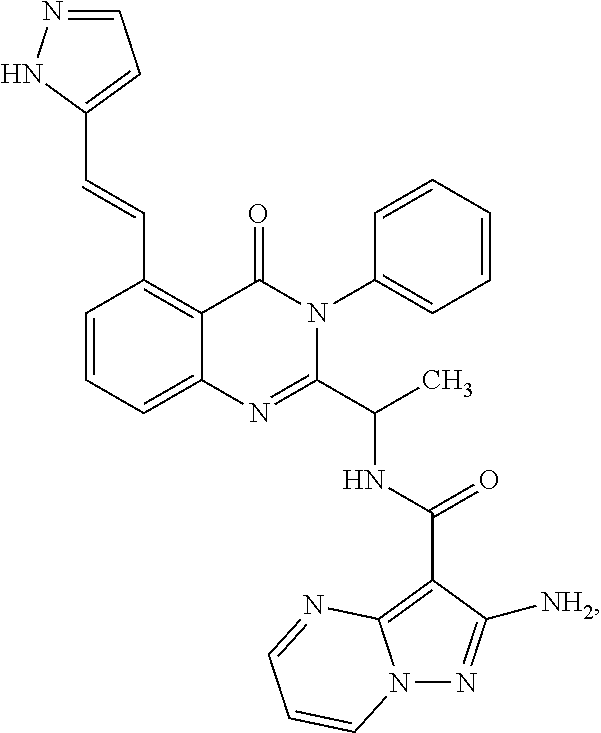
C1(C=CC2=CC=NN2)=C2C(=CC=C1)N=C(C(C)NC(C1=C3N(N=C1[NH2])C=CC=N3)=O)N(C1=CC=CC=C1)C2=O
